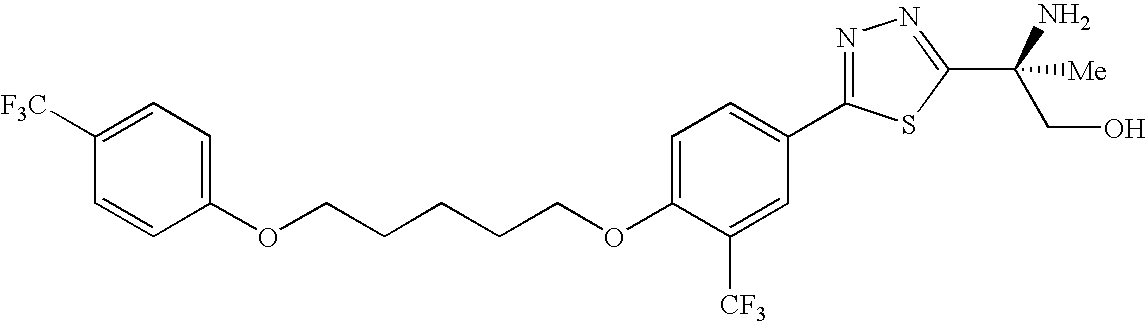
C(CCCCOC1=CC=C(C2=NN=C(C(CO)(N)[Me])S2)C=C1[CF3])OC1=CC=C([F3C])C=C1
